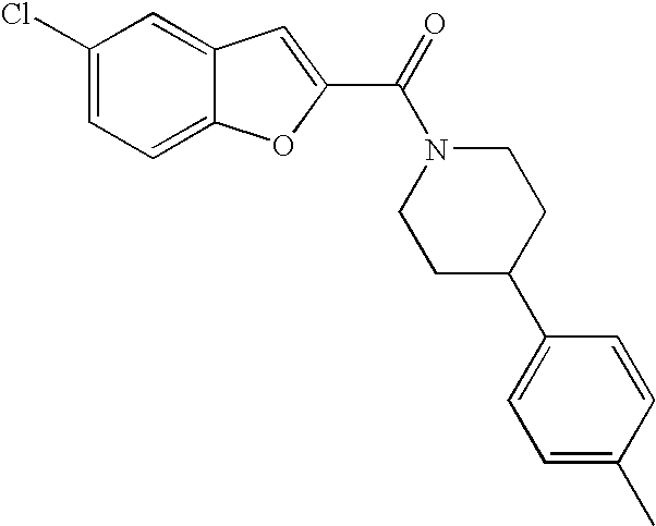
C1(C(=O)N2CCC(C3=CC=C(C)C=C3)CC2)=CC2=CC(Cl)=CC=C2O1
